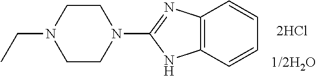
C12=C(C=CC=C1)NC(N1CCN(CC)CC1)=N2
